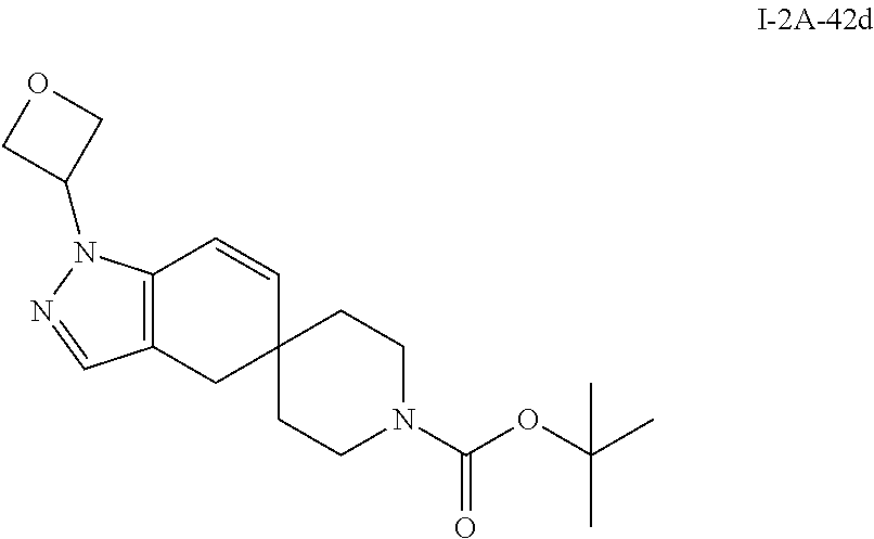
C12(CCN(C(OC(C)(C)C)=O)CC1)C=CC1=C(C2)C=NN1C1COC1
